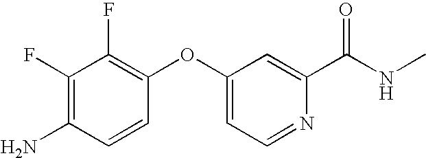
C1=CC(OC2=CC=NC(C(NC)=O)=C2)=C(F)C(F)=C1N
